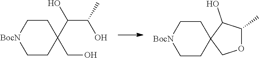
C1C[BocN]CCC12COC(C)C2O.C1C[BocN]CCC1(C(O)C(C)O)CO
